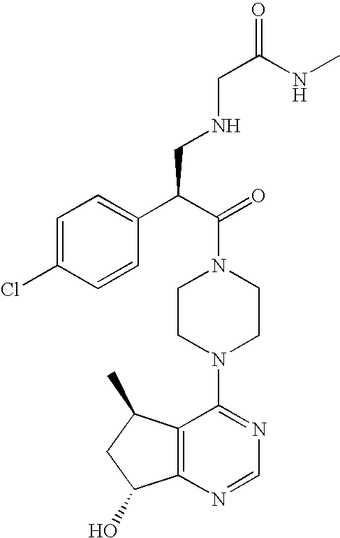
C(N1CCN(C2=NC=NC3=C2C(C)CC3O)CC1)(C(C1=CC=C(Cl)C=C1)CNCC(=O)NC)=O
